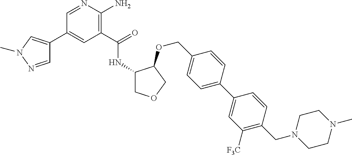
C1=NC(N)=C(C(NC2COCC2OCC2=CC=C(C3=CC([F3C])=C(CN4CCN(C)CC4)C=C3)C=C2)=O)C=C1C1=CN(C)N=C1
